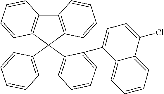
C12=C(C3(C4=C1C=CC=C4C1=CC=C(Cl)C4=CC=CC=C14)C1=C(C4=C3C=CC=C4)C=CC=C1)C=CC=C2
